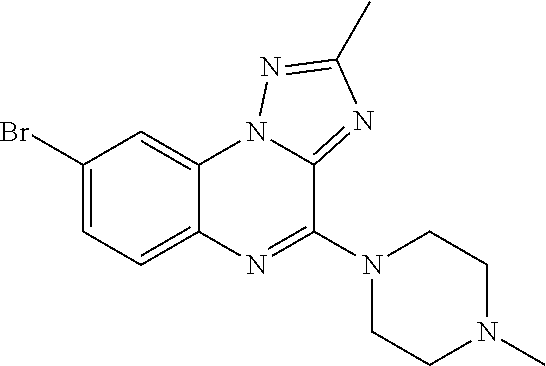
C1(Br)=CC=C2C(=C1)N1C(=NC(C)=N1)C(N1CCN(C)CC1)=N2
